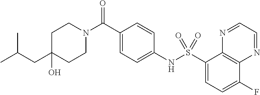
C1CN(C(C2=CC=C(NS(=O)(=O)C3=CC=C(F)C4=C3N=CC=N4)C=C2)=O)CCC1(O)CC(C)C
